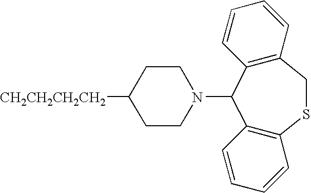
[CH2CH2CH2CH2]C1CCN(C2C3=C(CSC4=C2C=CC=C4)C=CC=C3)CC1
